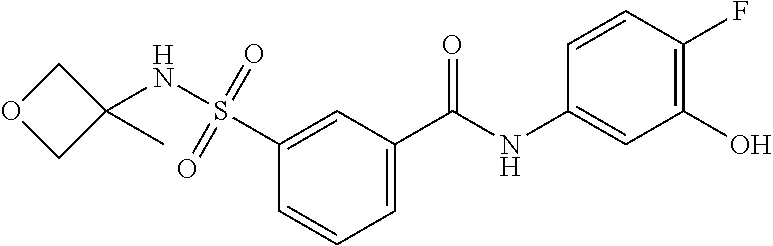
C1=C(C(NC2=CC(O)=C(F)C=C2)=O)C=C(S(=O)(=O)NC2(C)COC2)C=C1
